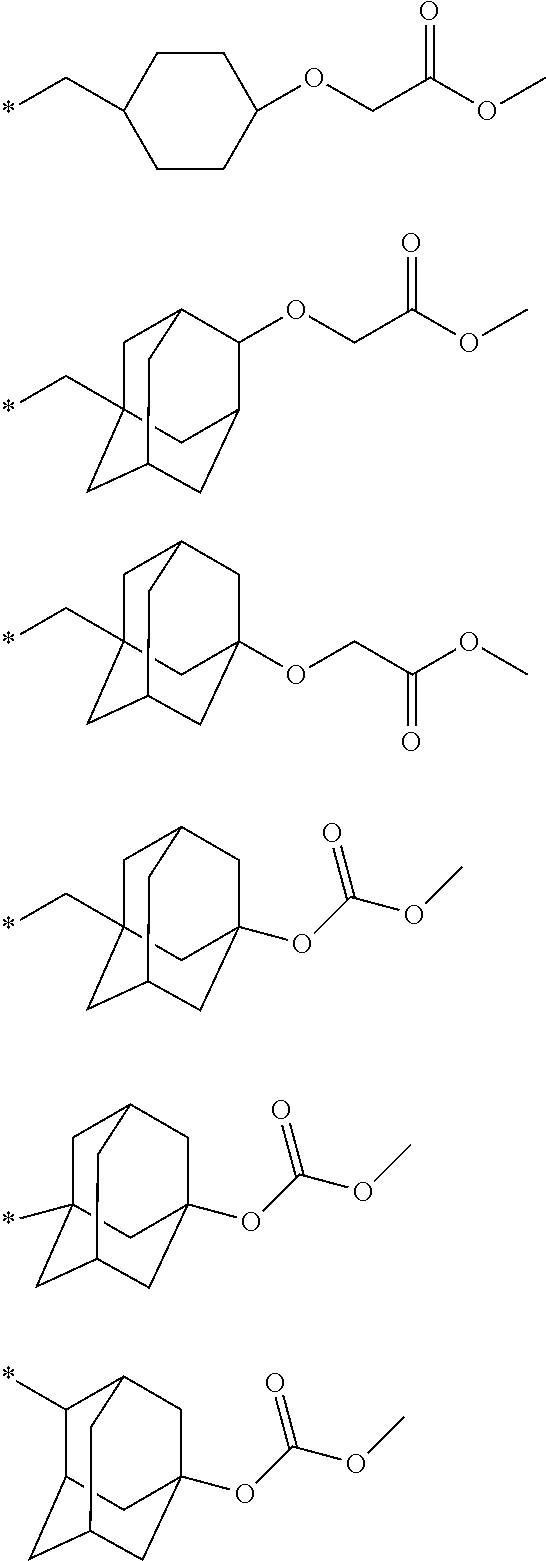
*CC1CCC(OCC(OC)=O)CC1.O(CC(OC)=O)C12CC3CC(C*)(CC(C1)C3)C2.O(CC(OC)=O)C1C2CC3CC(C*)(CC1C3)C2.O(C12CC3CC(C*)(CC(C1)C3)C2)C(OC)=O.O(C12CC3CC(*)(CC(C1)C3)C2)C(OC)=O.O(C12CC3C(*)C(CC(C1)C3)C2)C(OC)=O
